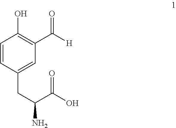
C1=CC(CC(N)C(O)=O)=CC(C([H])=O)=C1O
